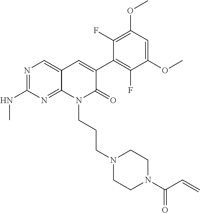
C1(NC)=NC=C2C(=N1)N(CCCN1CCN(C(C=C)=O)CC1)C(=O)C(C1=C(F)C(OC)=CC(OC)=C1F)=C2
